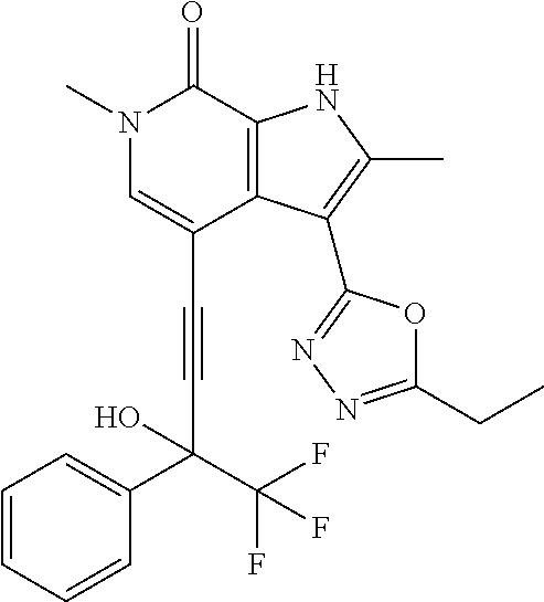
C(C1=CN(C)C(=O)C2=C1C(C1=NN=C(CC)O1)=C(C)N2)#CC(O)(C(F)(F)F)C1=CC=CC=C1
